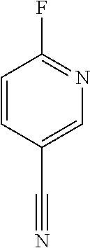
C1=CC(C#N)=CN=C1F
